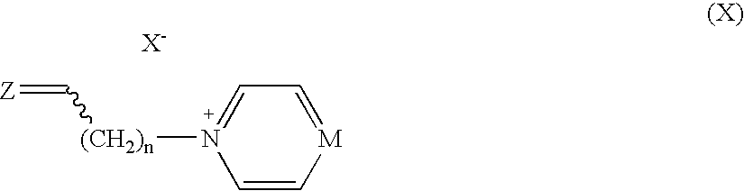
C1=C[M]=CC=N1[(CH2)n]C=[Z]
